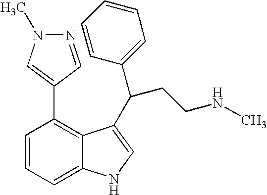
C1=CC=C2C(=C1C1=CN(C)N=C1)C(C(CCNC)C1=CC=CC=C1)=CN2
